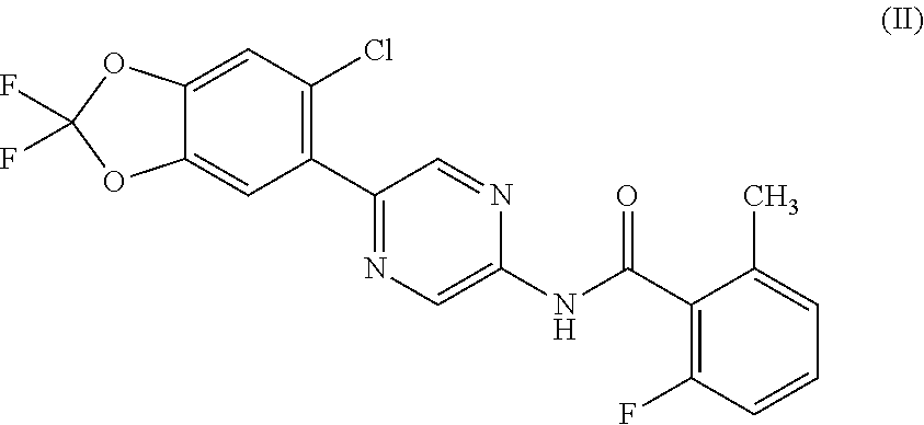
C12=CC(Cl)=C(C3=NC=C(NC(=O)C4=C(F)C=CC=C4C)N=C3)C=C1OC(F)(F)O2
